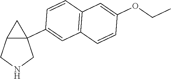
C12=C(C=CC(C34C(CNC3)C4)=C1)C=C(OCC)C=C2
